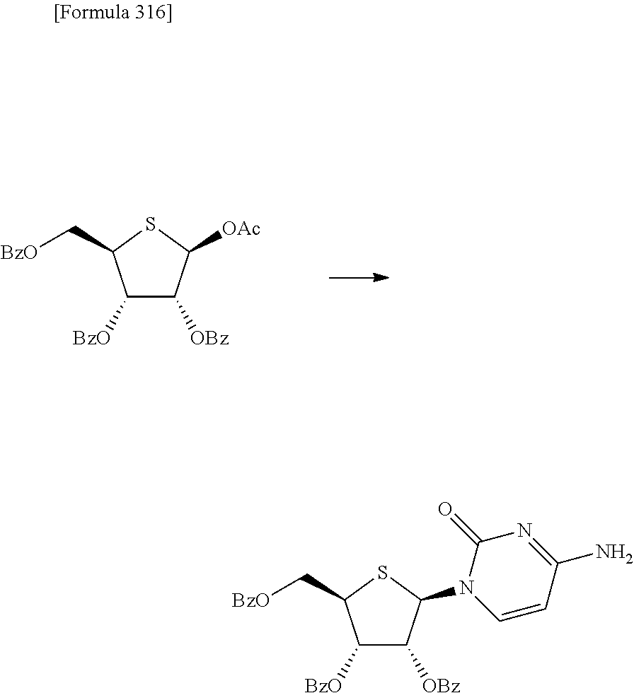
C1([BzO])C([OBz])C([OAc])SC1C[BzO].C1([BzO])C([OBz])C(N2C=CC(N)=NC2=O)SC1C[BzO]
